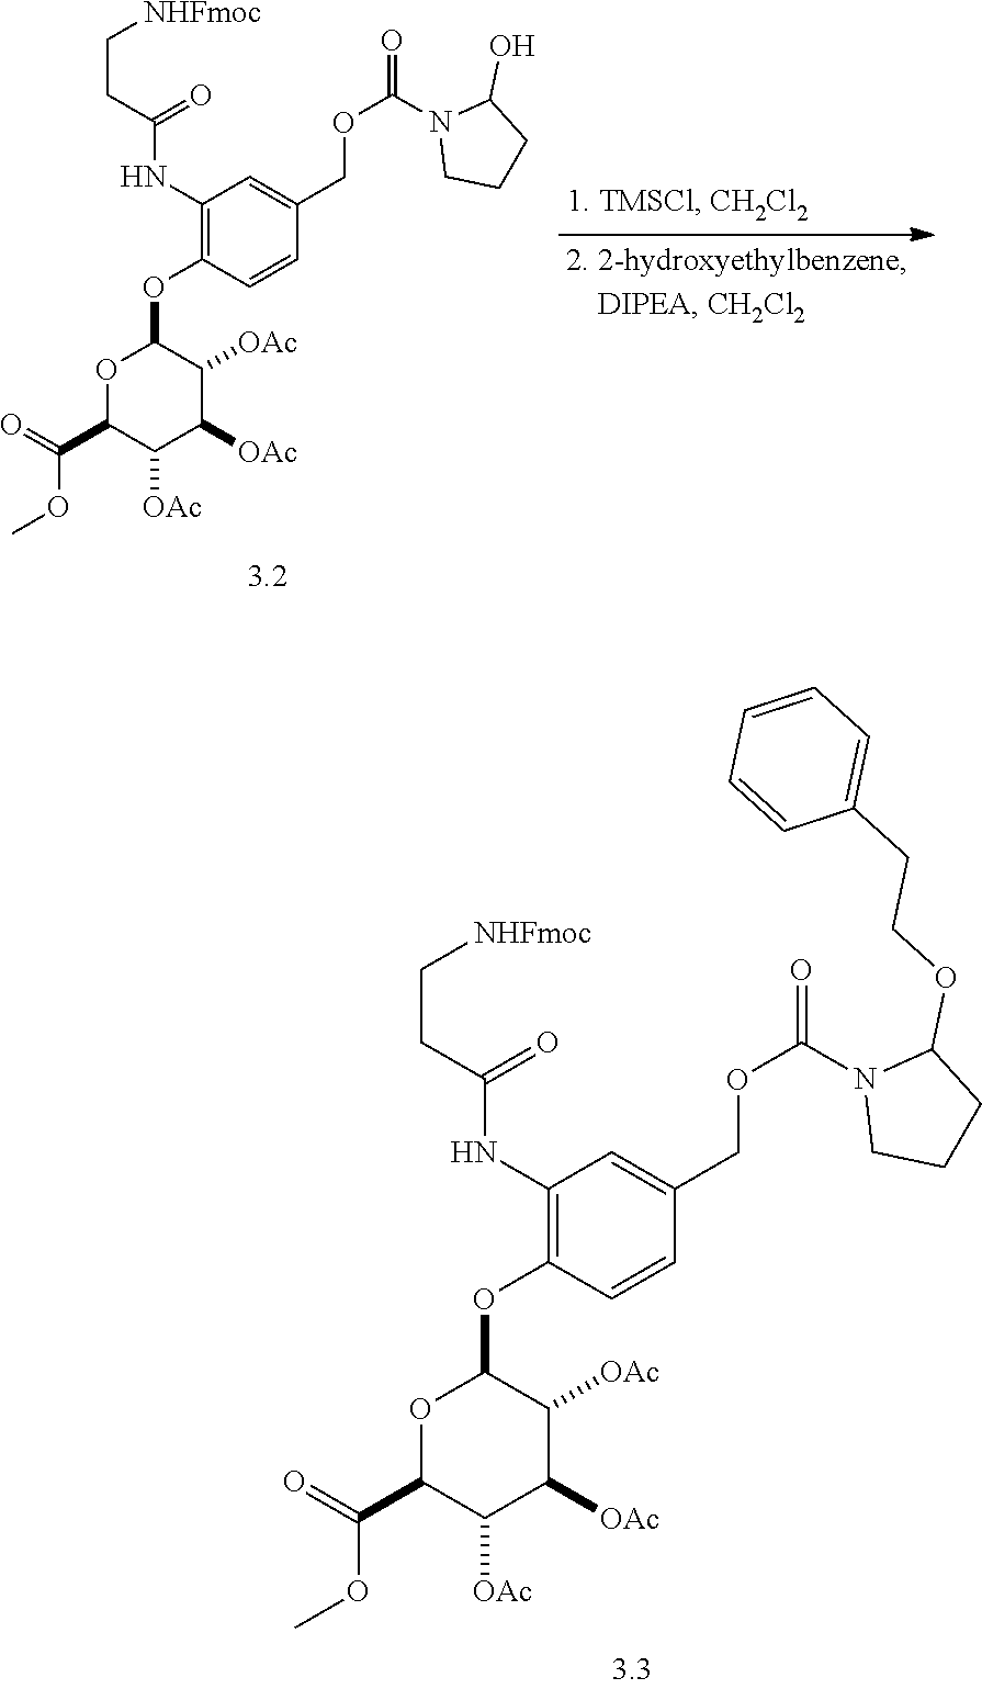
C1(NC(CC[NHFmoc])=O)=C(OC2OC(C(=O)OC)C([OAc])C([OAc])C2[OAc])C=CC(COC(=O)N2CCCC2OCCC2=CC=CC=C2)=C1.C1(NC(CC[NHFmoc])=O)=C(OC2OC(C(=O)OC)C([OAc])C([OAc])C2[OAc])C=CC(COC(=O)N2CCCC2O)=C1
